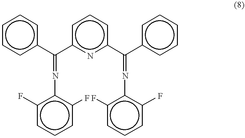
c1ccc(C(c2nc(C(c3ccccc3)=Nc3c(F)cccc3F)ccc2)=Nc2c(F)cccc2F)cc1
